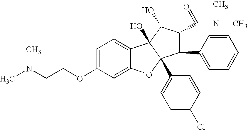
C1=C(OCCN(C)C)C=C2C(=C1)C1(O)C(C3=CC=C(Cl)C=C3)(O2)C(C2=CC=CC=C2)C(C(N(C)C)=O)C1O
